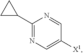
C1(C2CC2)=NC=C([X1])C=N1
